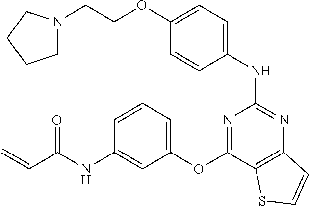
O(C1=CC=C(NC2=NC3=C(C(OC4=CC=CC(NC(C=C)=O)=C4)=N2)SC=C3)C=C1)CCN1CCCC1
